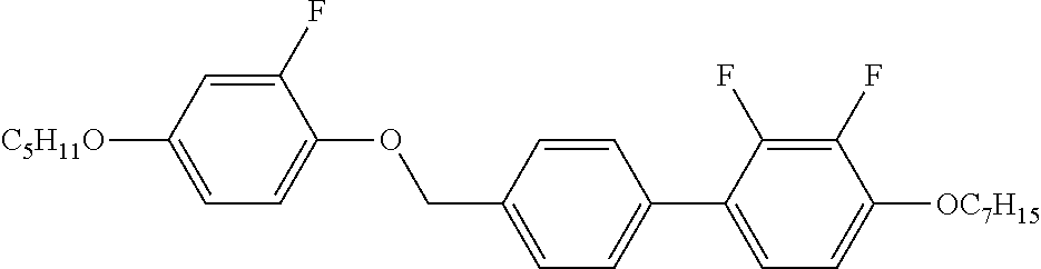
C1(F)=CC([C5H11O])=CC=C1OCC1=CC=C(C2=CC=C([OC7H15])C(F)=C2F)C=C1
